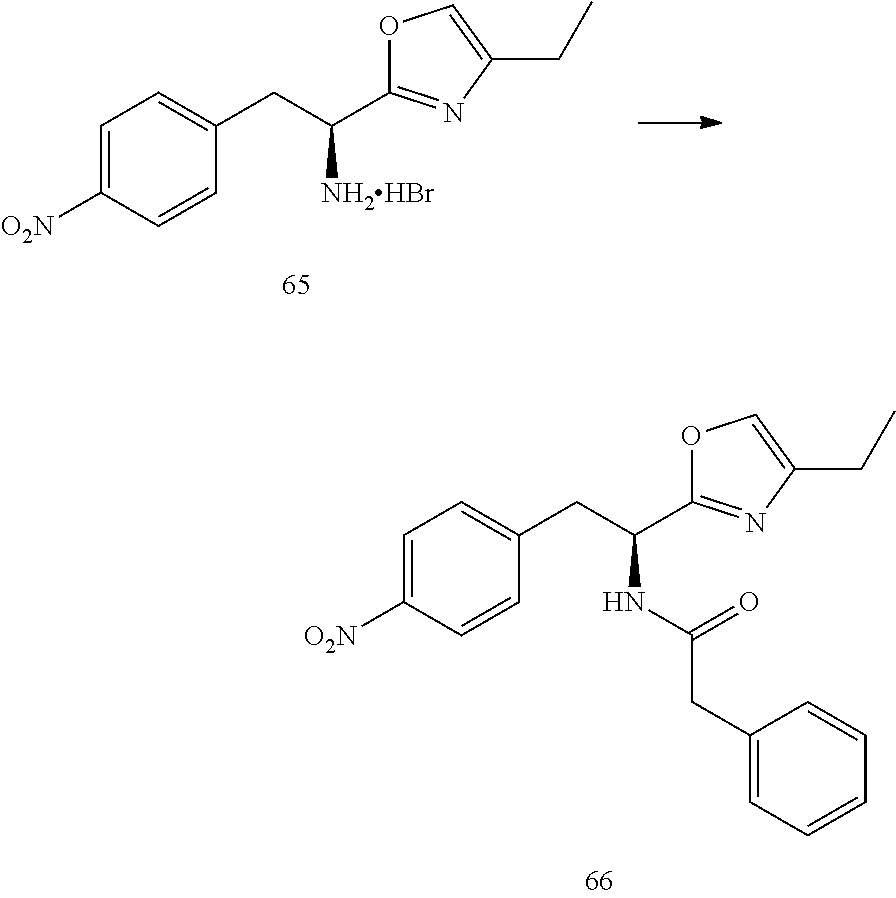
C1=C([O2N])C=CC(CC(C2=NC(CC)=CO2)[NH2HBr])=C1.C1=C([O2N])C=CC(CC(C2=NC(CC)=CO2)NC(CC2=CC=CC=C2)=O)=C1
